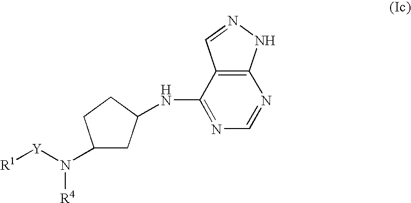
N(C1=NC=NC2=C1C=NN2)C1CC(N([Y][R1])[R4])CC1
